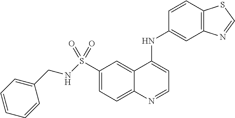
C1(S(=O)(=O)NCC2=CC=CC=C2)=CC=C2C(=C1)C(NC1=CC3=C(C=C1)SC=N3)=CC=N2
